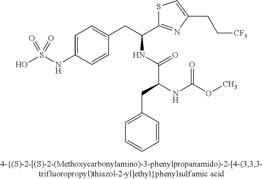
OS(NC1=CC=C(CC(C2=NC(CC[CF3])=CS2)NC(C(NC(OC)=O)CC2=CC=CC=C2)=O)C=C1)(=O)=O
